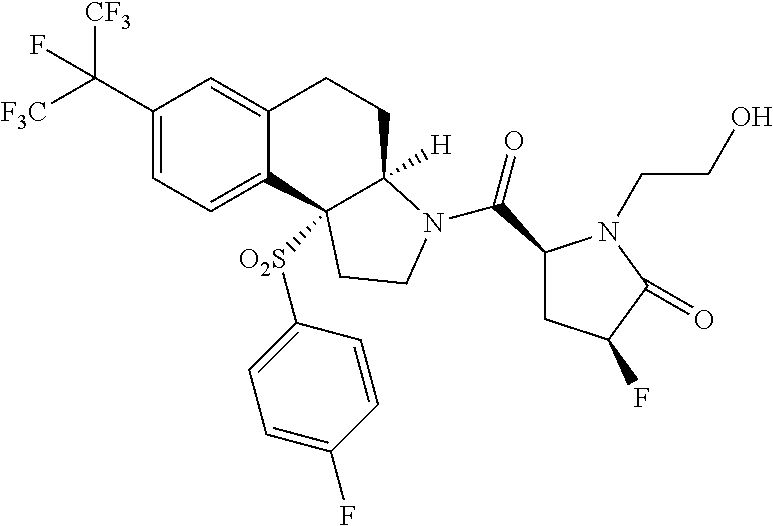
C1(C([CF3])([F3C])F)=CC=C2C(=C1)CCC1([H])C2([O2S]C2=CC=C(F)C=C2)CCN1C(C1CC(F)C(=O)N1CCO)=O
